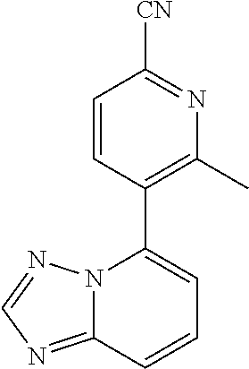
C12=NC=NN1C(C1=C(C)N=C([CN])C=C1)=CC=C2
